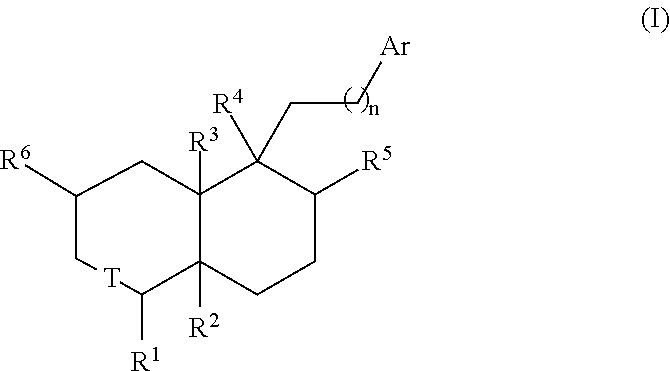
C1([R1])C2([R2])C([R3])(CC([R6])C[T]1)C([R4])(CC[Ar])C([R5])CC2
